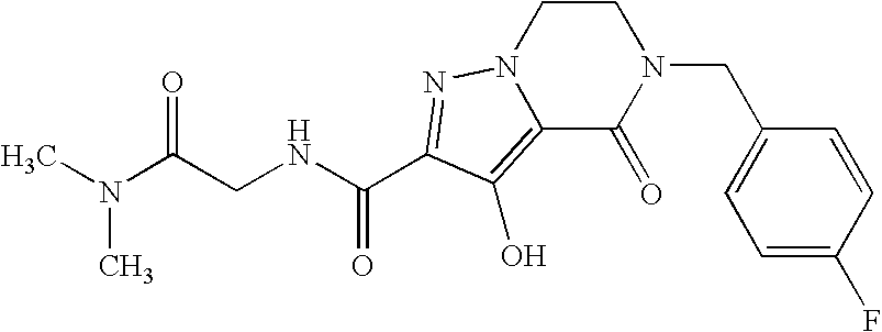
C(NC(=O)C1=NN2CCN(CC3=CC=C(F)C=C3)C(=O)C2=C1O)C(N(C)C)=O
